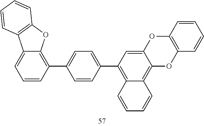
C1=C2C(=C(C3=CC=C(C4=C5C(=C6C(=C4)OC4=C(O6)C=CC=C4)C=CC=C5)C=C3)C=C1)OC1=C2C=CC=C1
